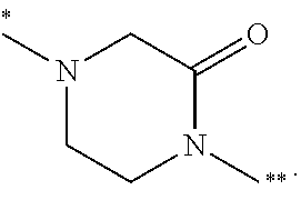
N1(C)CCN(C)C(=O)C1
